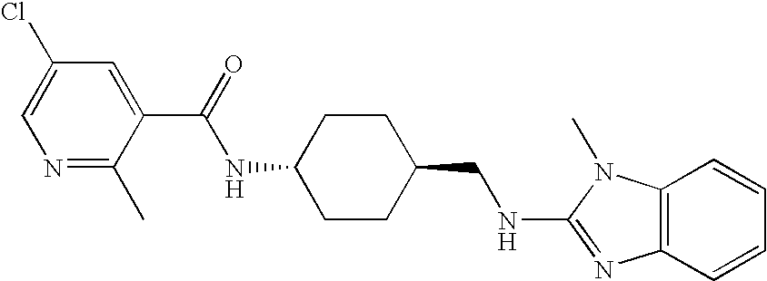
N1=C(C)C(C(=O)NC2CCC(CNC3=NC4=C(C=CC=C4)N3C)CC2)=CC(Cl)=C1
